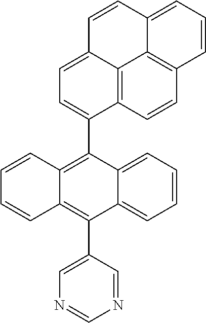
C1=CC=C2C(=C1)C(C1=CN=CN=C1)=C1C(=C2C2=CC=C3C4=C2C=CC2=C4C(=CC=C2)C=C3)C=CC=C1
